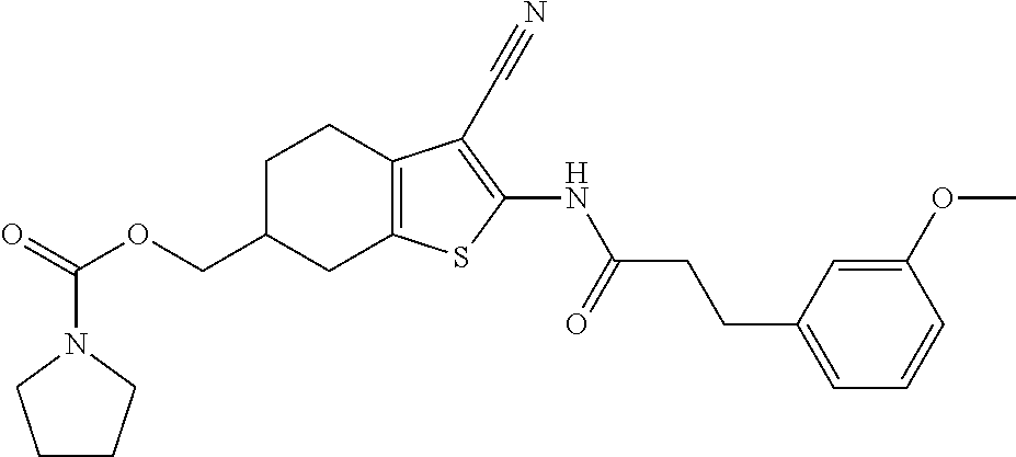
C(OCC1CC2=C(CC1)C(C#N)=C(NC(CCC1=CC=CC(OC)=C1)=O)S2)(=O)N1CCCC1
